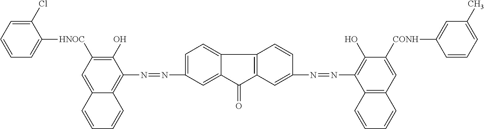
C1(Cl)=CC=CC=C1[HNOC]C1=C(O)C(N=NC2=CC=C3C(=C2)C(=O)C2=C3C=CC(N=NC3=C(O)C([CONH]C4=CC(C)=CC=C4)=CC4=C3C=CC=C4)=C2)=C2C(=C1)C=CC=C2
